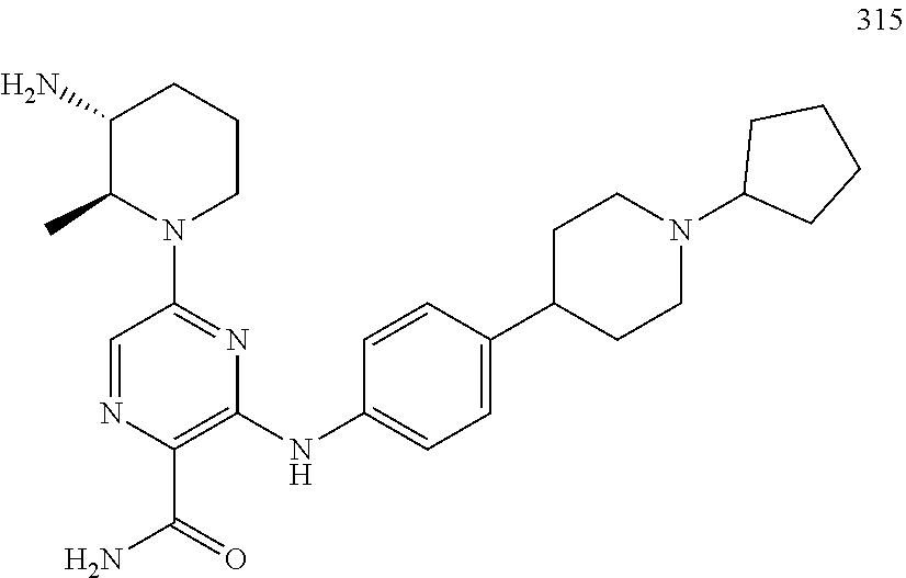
C1(N)C(C)N(C2=NC(NC3=CC=C(C4CCN(C5CCCC5)CC4)C=C3)=C(C(N)=O)N=C2)CCC1
